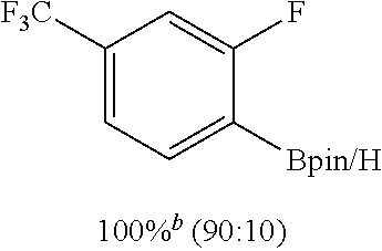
C1([CF3])=CC=C([Bpin/H])C(F)=C1
